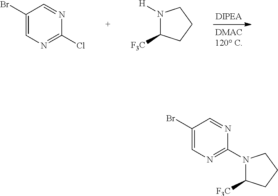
C1(Br)=CN=C(Cl)N=C1.N1([H])C([F3C])CCC1.N1(C2=NC=C(Br)C=N2)C([F3C])CCC1
